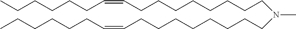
C(CCCCC=CCCCCCCCCN(CCCCCCCCC=CCCCCCC)C)C
